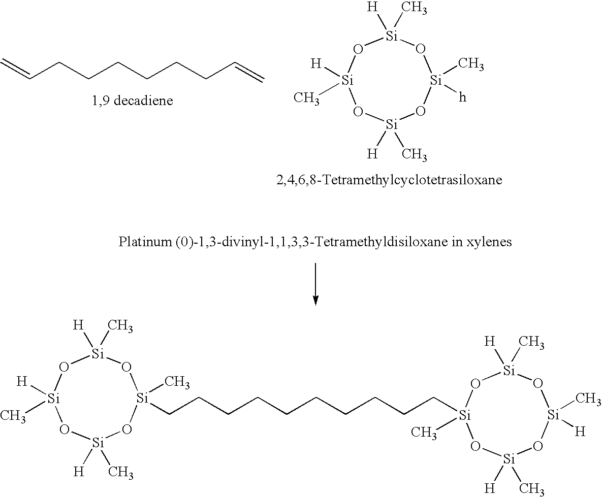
[Si]1([H])(C)O[Si]([H])(C)O[Si](C)(CCCCCCCCCC[Si]2(C)O[Si]([H])(C)O[Si](C)([H])O[Si]([H])(C)O2)O[Si]([H])(C)O1.C(CCCCCCC=C)=C.[Si]1([H])(C)O[Si]([H])(C)O[Si](C)([h])O[Si]([H])(C)O1
